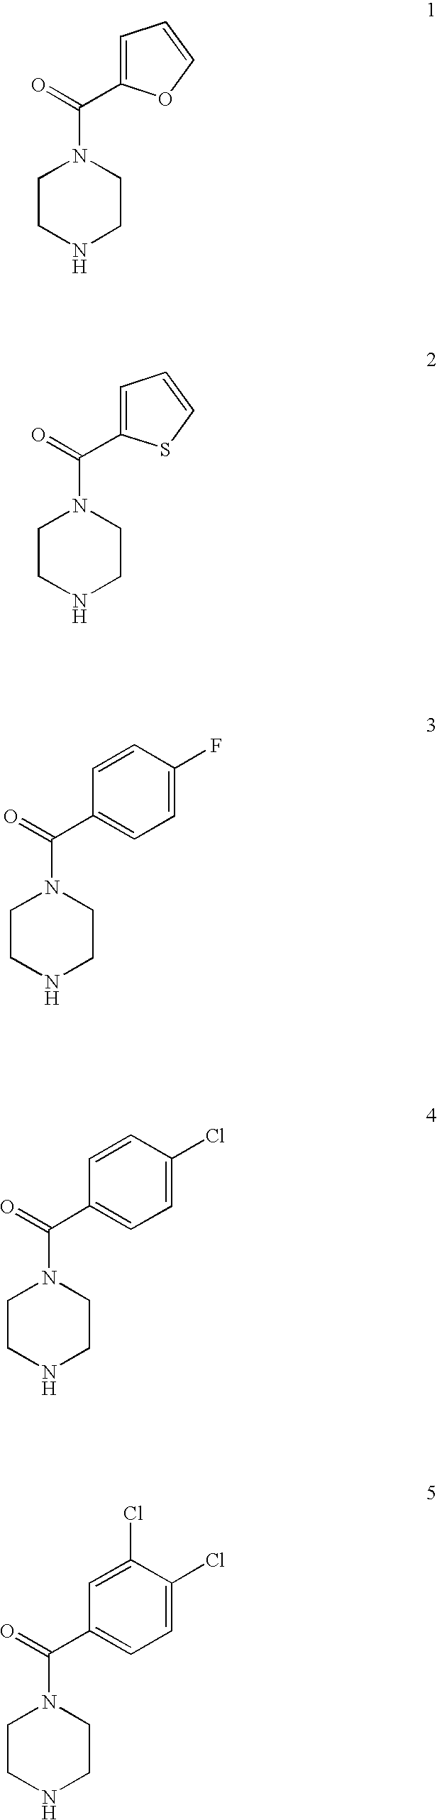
C1CNCCN1C(=O)C1=CC=CO1.C1CNCCN1C(=O)C1=CC=CS1.C1CNCCN1C(=O)C1=CC=C(F)C=C1.C1CNCCN1C(=O)C1=CC=C(Cl)C=C1.C1CNCCN1C(=O)C1=CC=C(Cl)C(Cl)=C1
